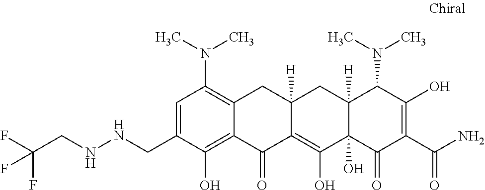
C1=C(CNNCC(F)(F)F)C(O)=C2C(=C1N(C)C)CC1([H])C(=C(O)C3(O)C([H])(C1)C(N(C)C)C(O)=C(C(N)=O)C3=O)C2=O
